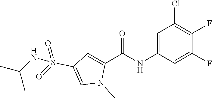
C1=C(NC(C2=CC(S(=O)(=O)NC(C)C)=CN2C)=O)C=C(F)C(F)=C1Cl
